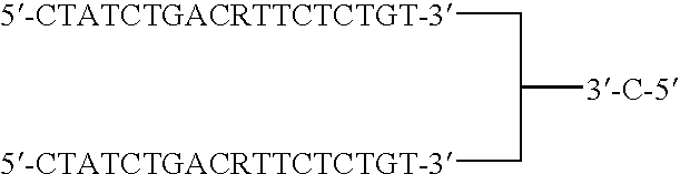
C([3-C-5])(C[5-CTATCTGACRTTCTCTGT-3])C[5-CTATCTGACRTTCTCTGT-3]
